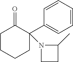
C1CCCC(C2=CC=CC=C2)(N2CCC2C)C1=O
